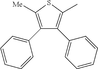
C1(C2=CC=CC=C2)=C([Me])SC(C)=C1C1=CC=CC=C1
